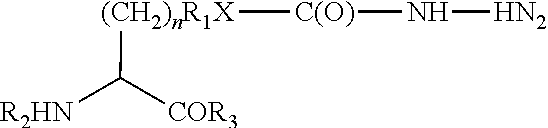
C([R2HN])([COR3])[(CH2)nR1X][C(O)]N[HN2]
